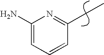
C1(N)=CC=CC(CC)=N1
